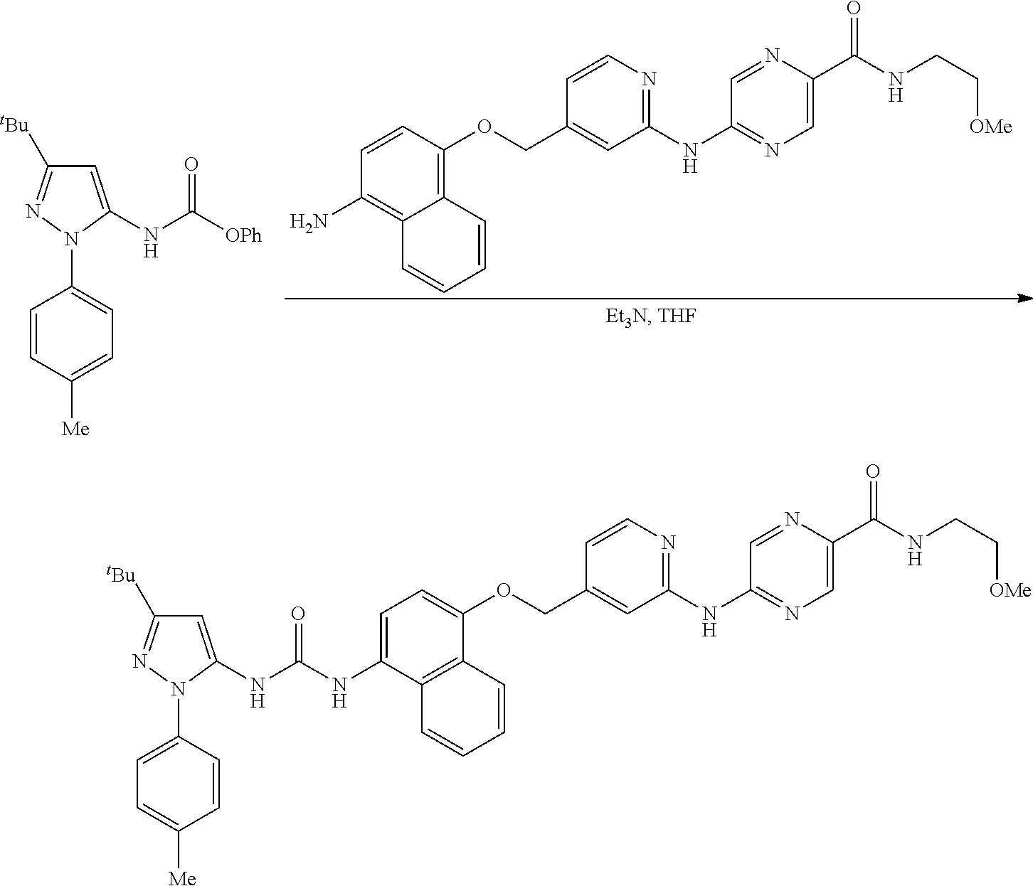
C1=CC(OCC2=CC(NC3=NC=C(C(NCC[OMe])=O)N=C3)=NC=C2)=C2C(=C1N)C=CC=C2.C1=C(NC([OPh])=O)N(C2=CC=C([Me])C=C2)N=C1[tBu].C1=C(NC(=O)NC2=CC=C(OCC3=CC(NC4=NC=C(C(NCC[OMe])=O)N=C4)=NC=C3)C3=C2C=CC=C3)N(C2=CC=C([Me])C=C2)N=C1[tBu]
